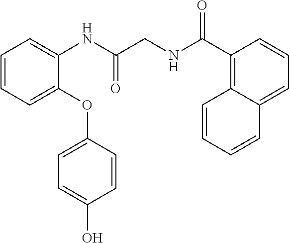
C1=CC=C(OC2=CC=C(O)C=C2)C(NC(CNC(C2=C3C(=CC=C2)C=CC=C3)=O)=O)=C1
